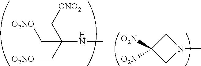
C1C([O2N])([O2N])CN1C.[O2NO]CC(C[O2NO])(C[ONO2])NC
